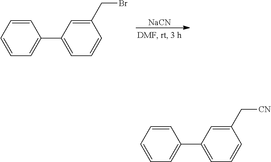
[NaCN].C1=CC=CC=C1C1=CC=CC(CBr)=C1.C1=CC=CC=C1C1=CC=CC(C[CN])=C1
